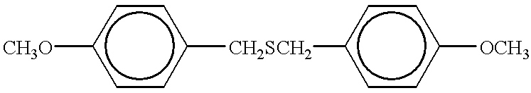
c1cc([CH2SCH2]c2ccc([OCH3])cc2)ccc1[CH3O]
